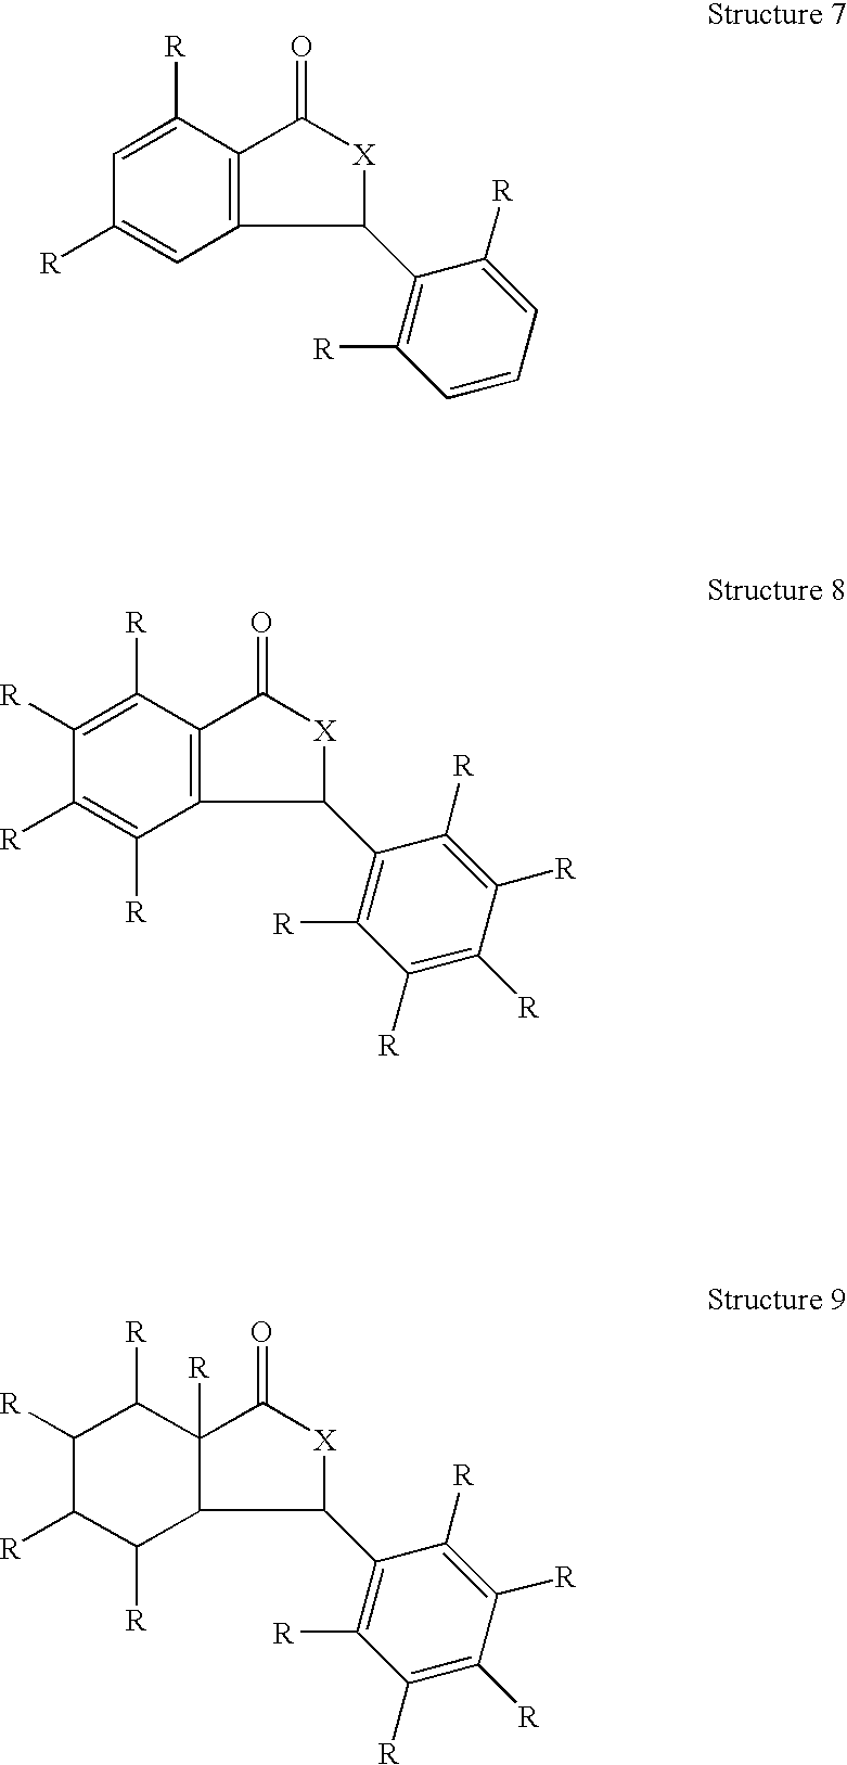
C1([R])=CC([R])=CC2=C1C(=O)[X]C2C1=C([R])C=CC=C1[R].C1([R])=C([R])C([R])=C([R])C2=C1C(=O)[X]C2C1=C([R])C([R])=C([R])C([R])=C1[R].C1([R])C([R])C([R])C([R])C2C1([R])C(=O)[X]C2C1=C([R])C([R])=C([R])C([R])=C1[R]
